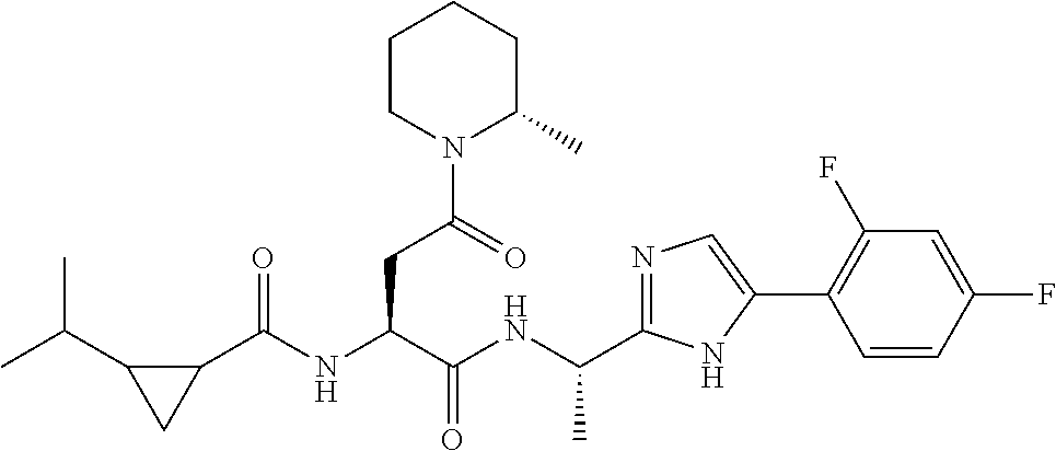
C(NC(C(NC(C1C(C(C)C)C1)=O)CC(N1C(C)CCCC1)=O)=O)(C)C1=NC=C(C2=C(F)C=C(F)C=C2)N1
